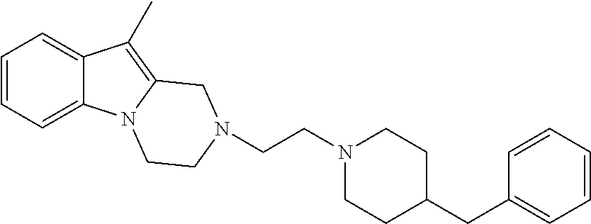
C1=CC=C2C(=C1)C(C)=C1N2CCN(CCN2CCC(CC3=CC=CC=C3)CC2)C1
